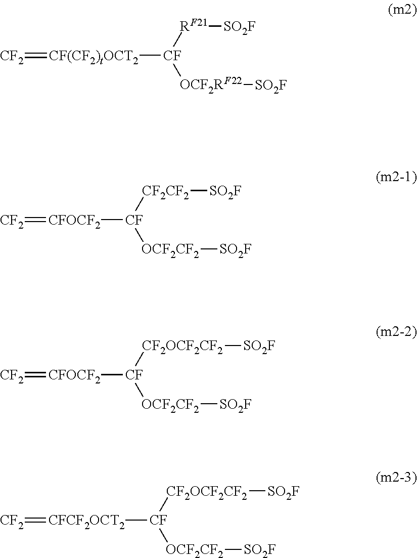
[CF]([RF21][SO2F])([OCF2RF22][SO2F])[CF(CF2)tOCT2]=[CF2].[CF]([CF2CF2][SO2F])([OCF2CF2][SO2F])[CFOCF2]=[CF2].[CF]([CF2OCF2CF2][SO2F])([OCF2CF2][SO2F])[CFOCF2]=[CF2].[CF2OCF2CF2]([SO2F])[CF]([OCF2CF2][SO2F])[CFCF2OCT2]=[CF2]
